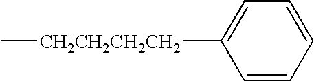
C1=CC=CC=C1[CH2CH2CH2CH2]C
